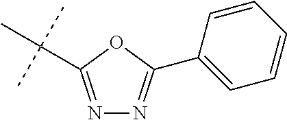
N1=C(C(C)(C)C)OC(C2=CC=CC=C2)=N1
